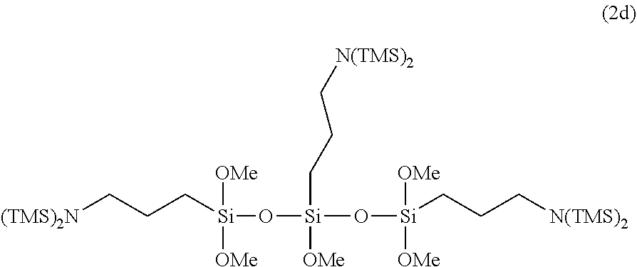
[(TMS)2N]CCC[Si](O[Si](O[Si](CCC[N(TMS)2])([OMe])[OMe])(CCC[N(TMS)2])[OMe])([OMe])[OMe]
